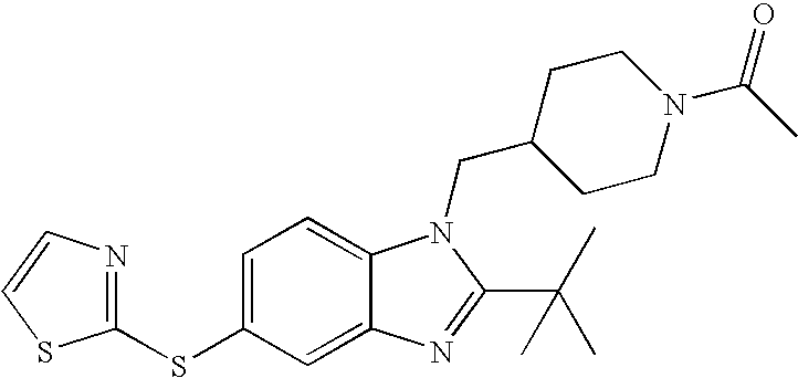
C12=CC(SC3=NC=CS3)=CC=C1N(CC1CCN(C(=O)C)CC1)C(C(C)(C)C)=N2
